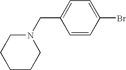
N1(CC2=CC=C(Br)C=C2)CCCCC1
